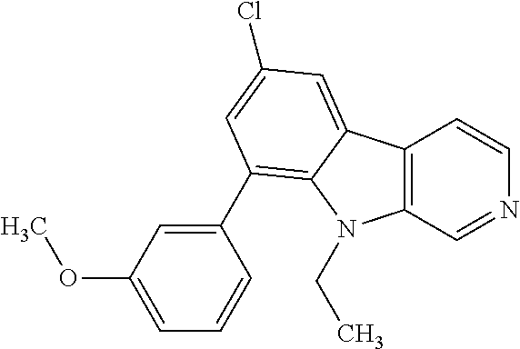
C12=C(C=NC=C1)N(CC)C1=C(C3=CC(OC)=CC=C3)C=C(Cl)C=C21
